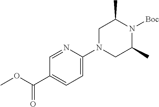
N1=CC(C(OC)=O)=CC=C1N1CC(C)N([Boc])C(C)C1
